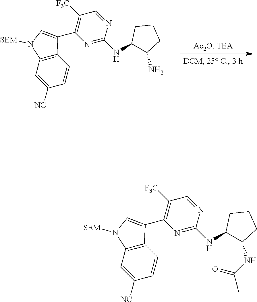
N1=C(NC2C(N)CCC2)N=CC([F3C])=C1C1=CN([SEM])C2=C1C=CC([NC])=C2.N1=C(NC2C(NC(=O)C)CCC2)N=CC([F3C])=C1C1=CN([SEM])C2=C1C=CC([NC])=C2
